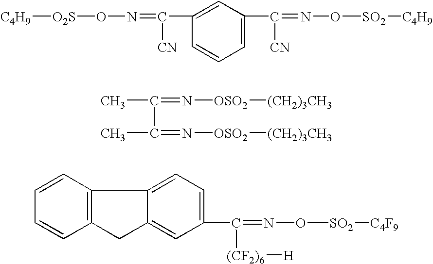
[O2S](ON=C([CN])C1=CC(C(=NO[SO2][C4H9])[CN])=CC=C1)[C4H9].CC(=N[OSO2][(CH2)3CH3])C(C)=N[OSO2][(CH2)3CH3].C12=C(C3=CC=C(C([(CF2)6][H])=NO[SO2][C4F9])C=C3C1)C=CC=C2
